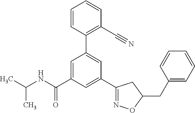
C(NC(C1=CC(C2=C(C#N)C=CC=C2)=CC(C2=NOC(CC3=CC=CC=C3)C2)=C1)=O)(C)C
